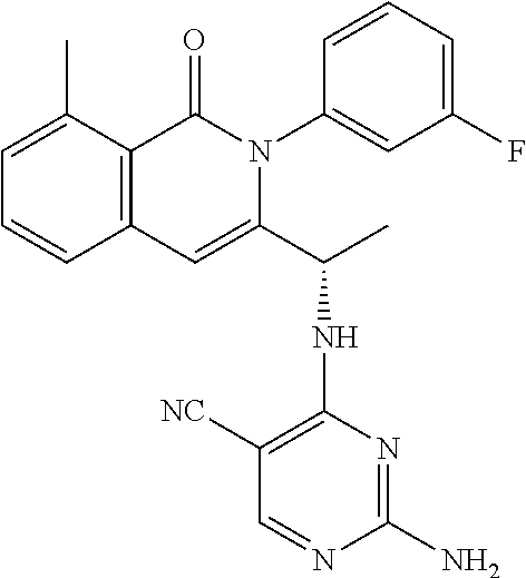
C1(C)=CC=CC2=C1C(=O)N(C1=CC(F)=CC=C1)C(C(C)NC1=C([NC])C=NC(N)=N1)=C2
